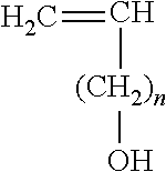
C=C[(CH2)n]O
